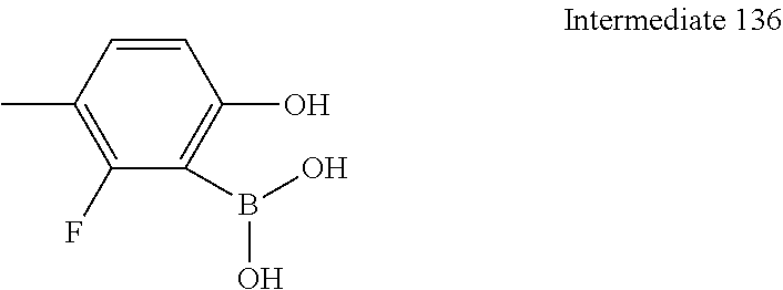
C1=CC(C)=C(F)C(B(O)O)=C1O
